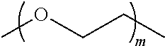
O(C)CCC
